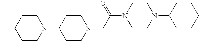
C1(N2CCC(C)CC2)CCN(CC(N2CCN(C3CCCCC3)CC2)=O)CC1
